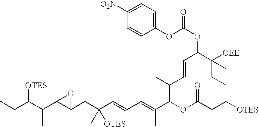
CCC(C(C1C(CC(C=CC=C(C2OC(=O)CC([OTES])CCC([OEE])(C)C(OC(OC3=CC=C([O2N])C=C3)=O)C=CC2C)C)([OTES])C)O1)C)[OTES]
